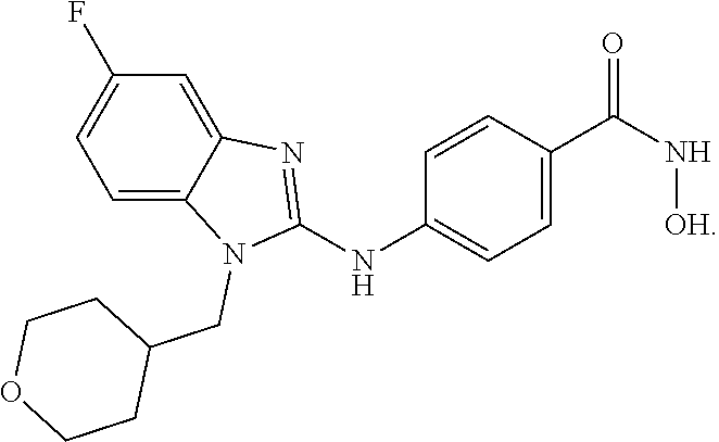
C1=CC(C(N[OH])=O)=CC=C1NC1=NC2=CC(F)=CC=C2N1CC1CCOCC1
